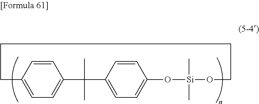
C12=CC=C(C=C1)C(C)(C)C1=CC=C(C=C1)O[Si](C)(C)OCCCC2
